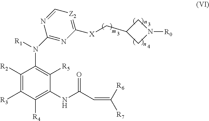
C1([R2])=C([R3])C([R4])=C(NC(C=C([R7])[R6])=O)C([R5])=C1N([R1])C1=NC([X]CC2CN([R0])C2)=[Z2]C=N1
